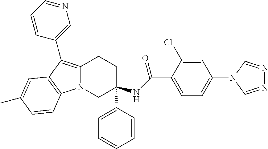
C12=C(C3=CN=CC=C3)C3=C(N1CC(C1=CC=CC=C1)(NC(C1=CC=C(N4C=NN=C4)C=C1Cl)=O)CC2)C=CC(C)=C3
